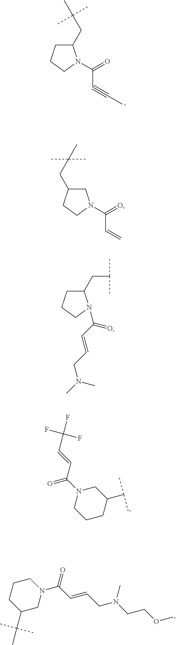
C1(CC(C)(C)C)CCCN1C(=O)C#CC.C1CC(C(C)C)CN(C(C=CC(F)(F)F)=O)C1.C1(C(C)(C)C)CN(C(C=CCN(CCOC)C)=O)CCC1.C(CC1CN(C(C=C)=O)CC1)(C)(C)C.C1(CC(C)C)CCCN1C(C=CCN(C)C)=O
